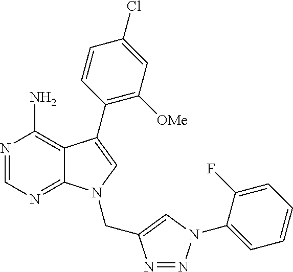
N1=CN=C2C(=C1N)C(C1=C([OMe])C=C(Cl)C=C1)=CN2CC1=CN(C2=CC=CC=C2F)N=N1
